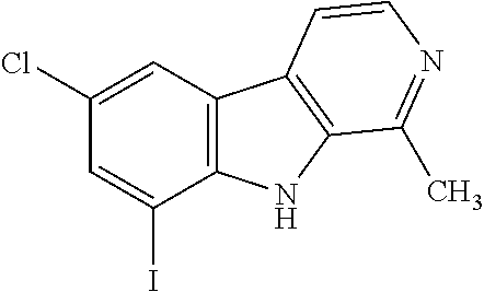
C12=C(NC3=C1C=CN=C3C)C(I)=CC(Cl)=C2
